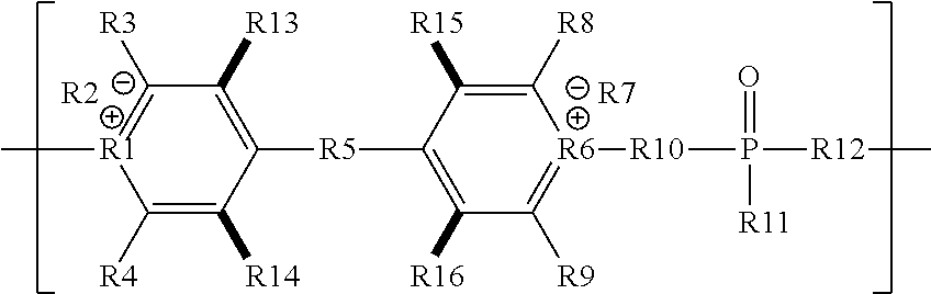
C1([R13])=C([R5]C2=C([R16])C([R9])=[R6]([R10]P([R12]C)(=O)[R11])C([R8])=C2[R15])C([R14])=C([R4])[R1](C)=C1[R3].[R2].[R7]
